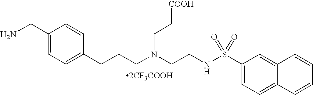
[2CF3COOH].C1(CN)=CC=C(CCCN(CCNS(C2=CC=C3C(=C2)C=CC=C3)(=O)=O)CC[COOH])C=C1
